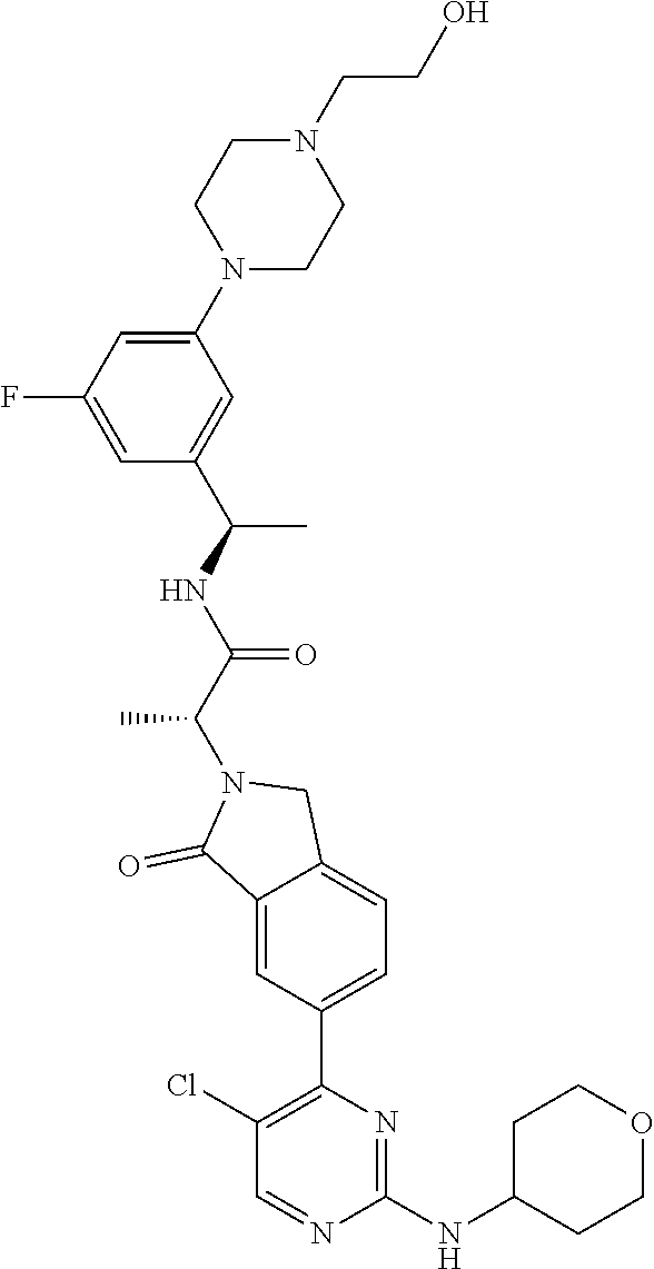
C1(N2CCN(CCO)CC2)=CC(F)=CC(C(NC(C(N2C(=O)C3=CC(C4=C(Cl)C=NC(NC5CCOCC5)=N4)=CC=C3C2)C)=O)C)=C1
